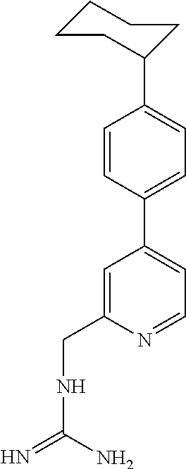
C1=CC(C2=CC=NC(CNC(=N)N)=C2)=CC=C1C1CCCCC1
